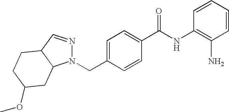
C(C1=CC=C(C(NC2=C(N)C=CC=C2)=O)C=C1)N1N=CC2C1CC(OC)CC2
